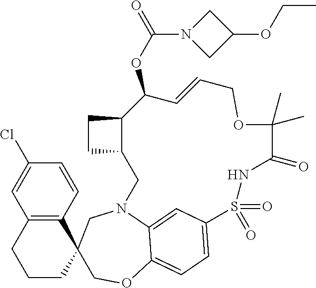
C1=CC(Cl)=CC2=C1C1(CCC2)COC2=CC=C3C=C2N(C1)CC1CCC1C(OC(N1CC(OCC)C1)=O)C=CCOC(C)(C)C(=O)NS3(=O)=O
